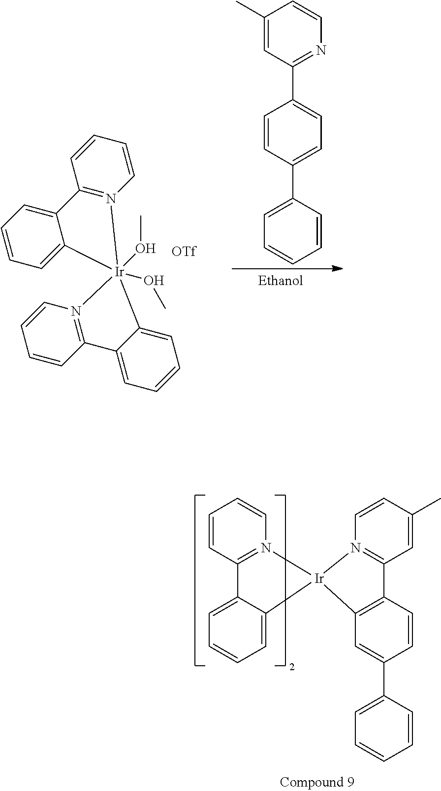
C1=CC=CC2=N1[Ir]1(OC)(OC)(C3=CC=CC=C23)C2=CC=CC=C2C2=N1C=CC=C2.C1(C)=CC(C2=CC=C(C3=CC=CC=C3)C=C2)=NC=C1.C1=CC2=N(C=C1)[Ir]1(C3=CC=CC=C23)N2=C(C=C(C)C=C2)C2=C1C=C(C1=CC=CC=C1)C=C2
